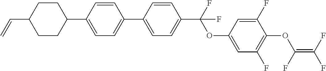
C1(C2=CC=C(C(OC3=CC(F)=C(OC(=C(F)F)F)C(F)=C3)(F)F)C=C2)=CC=C(C2CCC(C=C)CC2)C=C1
